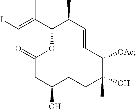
IC=C(C)C1C(C)C=CC([OAc])C(C)(O)CCC(O)CC(=O)O1
